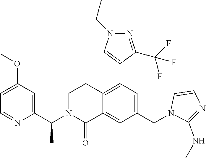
C1=C(OC)C=C(C(N2CCC3=C(C4=CN(CC)N=C4C(F)(F)F)C=C(CN4C=CN=C4NC)C=C3C2=O)C)N=C1
